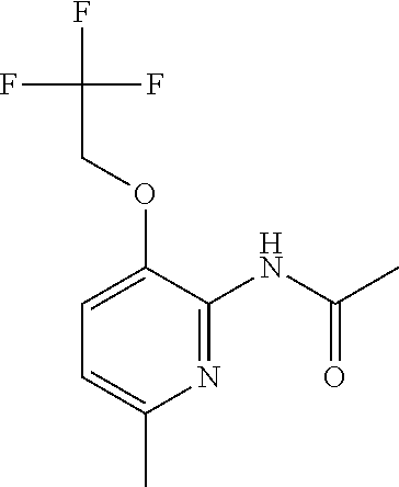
N1=C(NC(C)=O)C(OCC(F)(F)F)=CC=C1C
